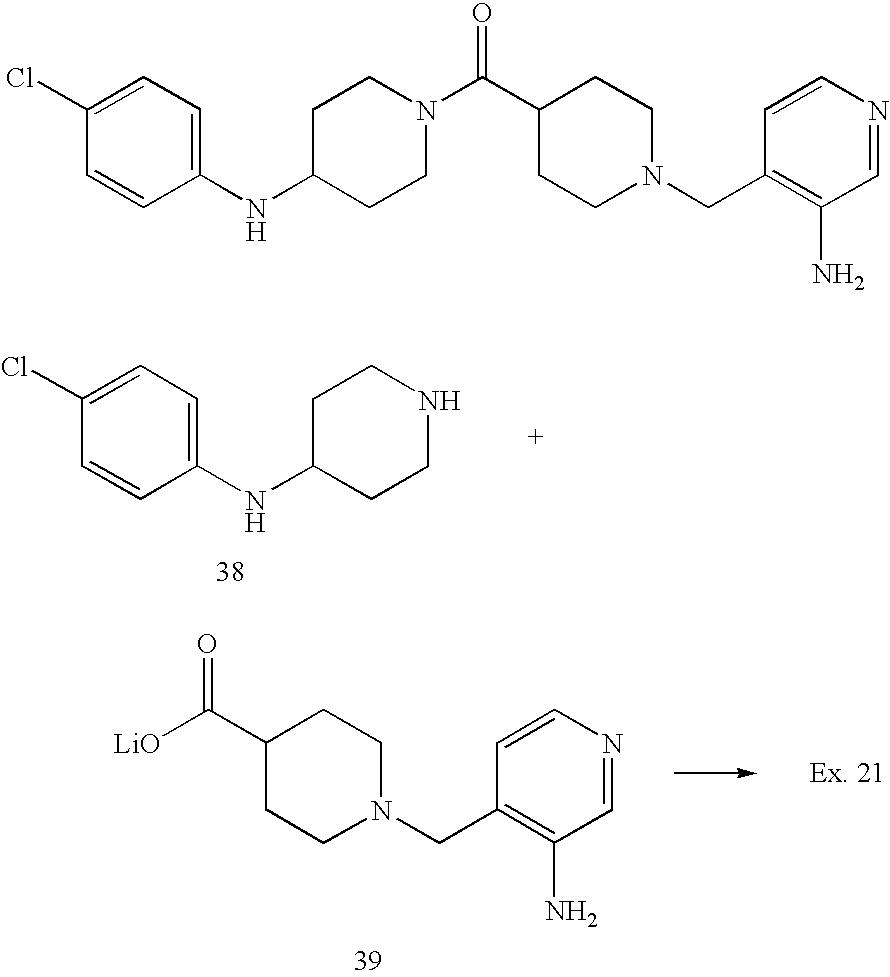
C1(Cl)=CC=C(NC2CCNCC2)C=C1.C1(C([LiO])=O)CCN(CC2=C(N)C=NC=C2)CC1.C1(Cl)=CC=C(NC2CCN(C(C3CCN(CC4=C(N)C=NC=C4)CC3)=O)CC2)C=C1
